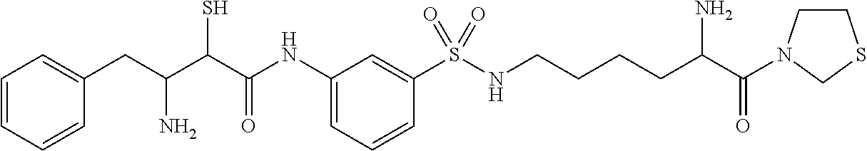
C1=CC=CC(CC(C(C(NC2=CC=CC(S(NCCCCC(C(=O)N3CCSC3)N)(=O)=O)=C2)=O)S)N)=C1
